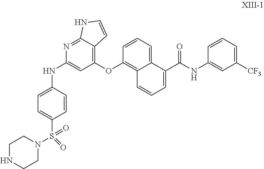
C1=CC=C([CF3])C=C1NC(C1=CC=CC2=C(OC3=C4C(=NC(NC5=CC=C(S(N6CCNCC6)(=O)=O)C=C5)=C3)NC=C4)C=CC=C12)=O
